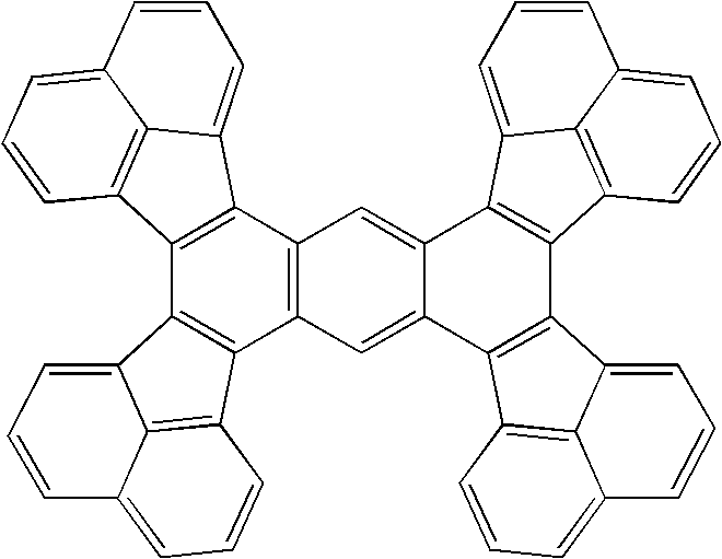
C12=C(C3=C(C4=C1C=C1C(=C4)C4=C(C5=C1C1=CC=CC6=CC=CC5=C16)C1=CC=CC5=CC=CC4=C15)C1=C4C3=CC=CC4=CC=C1)C1=C3C2=CC=CC3=CC=C1
